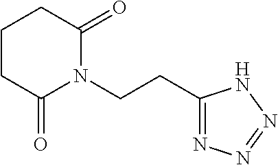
C1CC(=O)N(CCC2=NN=NN2)C(=O)C1
